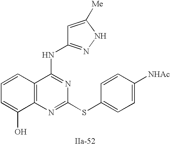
C12=C(N=C(SC3=CC=C([NHAc])C=C3)N=C1NC1=NNC([Me])=C1)C(O)=CC=C2
